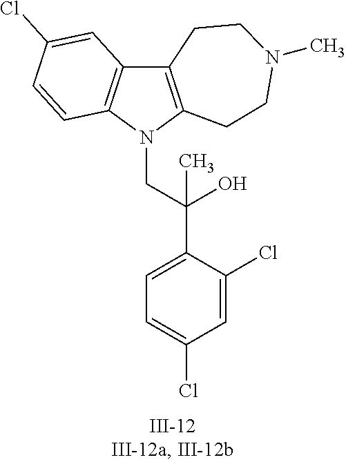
N1(CC(C2=CC=C(Cl)C=C2Cl)(O)C)C2=C(C3=C1C=CC(Cl)=C3)CCN(C)CC2
